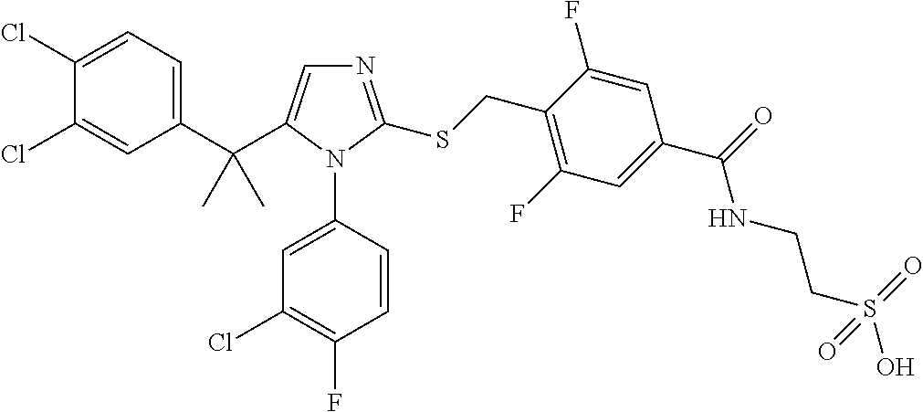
C1(C(C)(C)C2=CN=C(SCC3=C(F)C=C(C(NCCS(=O)(O)=O)=O)C=C3F)N2C2=CC(Cl)=C(F)C=C2)=CC=C(Cl)C(Cl)=C1
